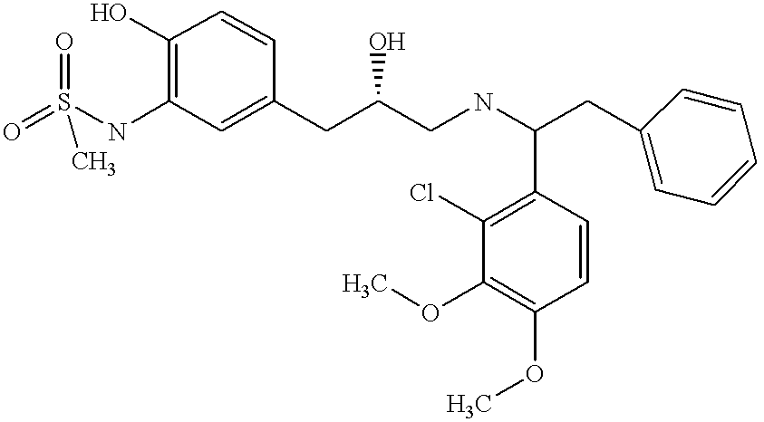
O=S(NC1=C(O)C=CC(CC(CNC(CC2=CC=CC=C2)C2=C(Cl)C(OC)=C(OC)C=C2)O)=C1)(=O)C
